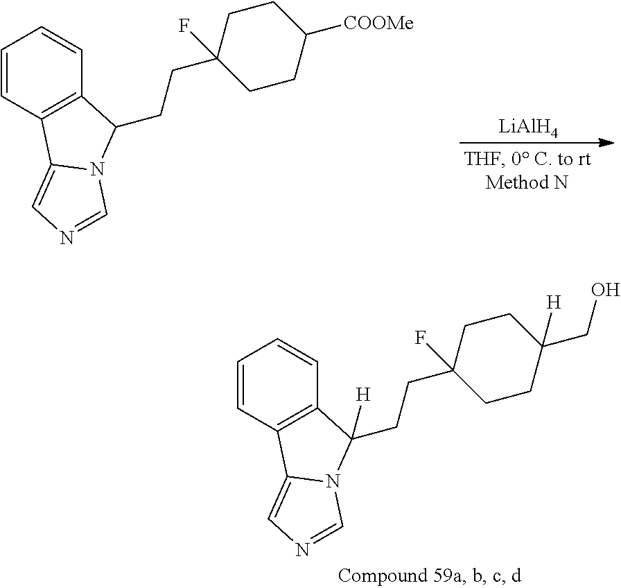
C1=CC2=C(C=C1)C(CCC1(F)CCC(CO)([H])CC1)([H])N1C2=CN=C1.C1=CC2=C(C=C1)C(CCC1(F)CCC([COOMe])CC1)N1C2=CN=C1.[LiAlH4]
